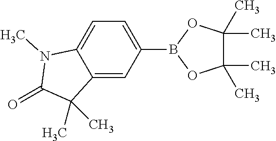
C1(B2OC(C)(C)C(C)(C)O2)=CC=C2C(=C1)C(C)(C)C(=O)N2C
